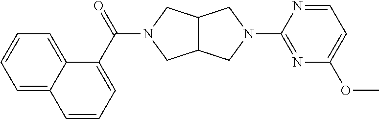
C12C(CN(C3=NC(OC)=CC=N3)C1)CN(C(C1=CC=CC3=CC=CC=C13)=O)C2
